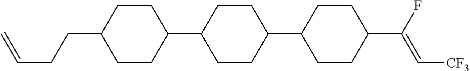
C1CC(C2CCC(C3CCC(C(F)=C[CF3])CC3)CC2)CCC1CCC=C
